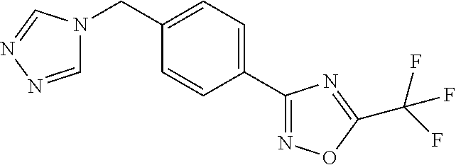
C1=NN=CN1CC1=CC=C(C2=NOC(C(F)(F)F)=N2)C=C1
